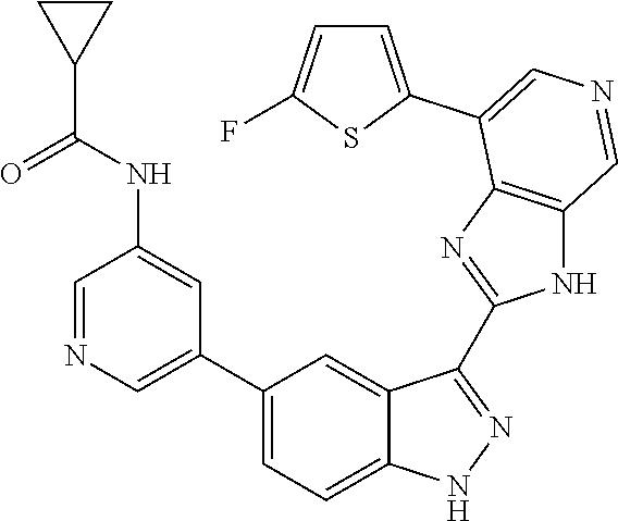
C1(C2=CN=CC(NC(C3CC3)=O)=C2)=CC=C2C(=C1)C(C1=NC3=C(N1)C=NC=C3C1=CC=C(F)S1)=NN2
